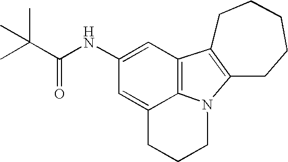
C1(NC(C(C)(C)C)=O)=CC2=C3C(=C1)CCCN3C1=C2CCCCC1
